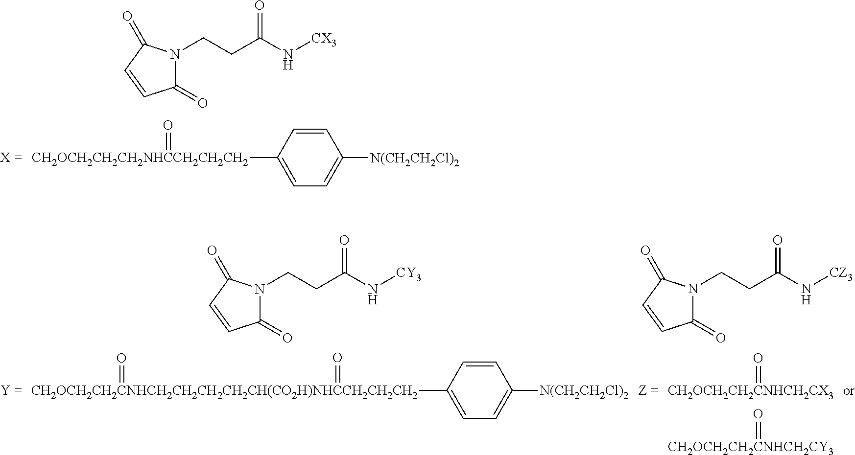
[CH2OCH2CH2CH2NHCCH2CH2CH2](C1=CC=C([N(CH2CH2Cl)2])C=C1)=O.C1(=O)N(CCC(N[CX3])=O)C(=O)C=C1.[CH2OCH2CH2CNHCH2CH2CH2CH2CH(CO2H)NHCCH2CH2CH2](C1=CC=C([N(CH2CH2Cl)2])C=C1)(=O)=O.C1(=O)N(CCC(N[CY3])=O)C(=O)C=C1.[CH2OCH2CH2CNHCH2CX3]=O.[CH2OCH2CH2CNHCH2CY3]=O.C1(=O)N(CCC(N[CZ3])=O)C(=O)C=C1
